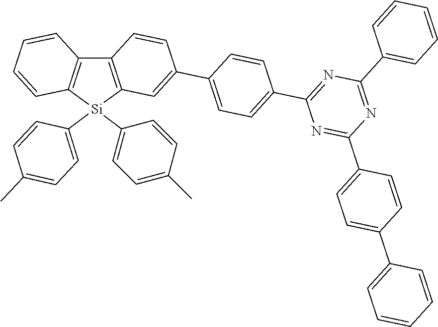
C12=C([Si](C3=CC=C(C)C=C3)(C3=CC=C(C)C=C3)C3=C1C=CC(C1=CC=C(C4=NC(C5=CC=CC=C5)=NC(C5=CC=C(C6=CC=CC=C6)C=C5)=N4)C=C1)=C3)C=CC=C2
